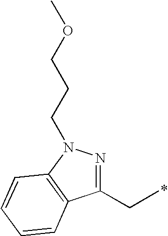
C1(CC)=NN(CCCOC)C2=C1C=CC=C2
